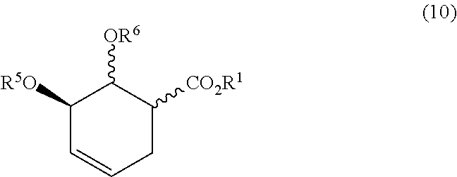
C1([R5O])C=CCC([CO2R1])C1[OR6]
